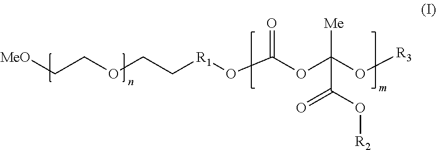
[MeO]CCOCC[R1]OC(OC(O[R3])([Me])C(O[R2])=O)=O
